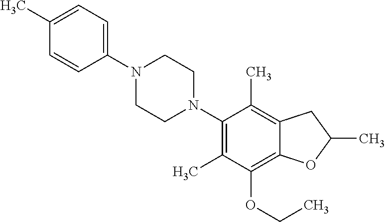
C1(C)=CC=C(N2CCN(C3=C(C)C(OCC)=C4C(=C3C)CC(C)O4)CC2)C=C1
